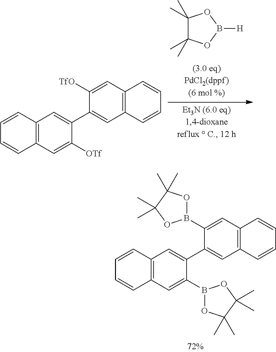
C12=C(C=C([OTf])C(C3=CC4=C(C=C3[TfO])C=CC=C4)=C1)C=CC=C2.C1(C)(C)C(C)(C)OB([H])O1.C12=C(C=C(B3OC(C)(C)C(C)(C)O3)C(C3=CC4=C(C=C3B3OC(C)(C)C(C)(C)O3)C=CC=C4)=C1)C=CC=C2
